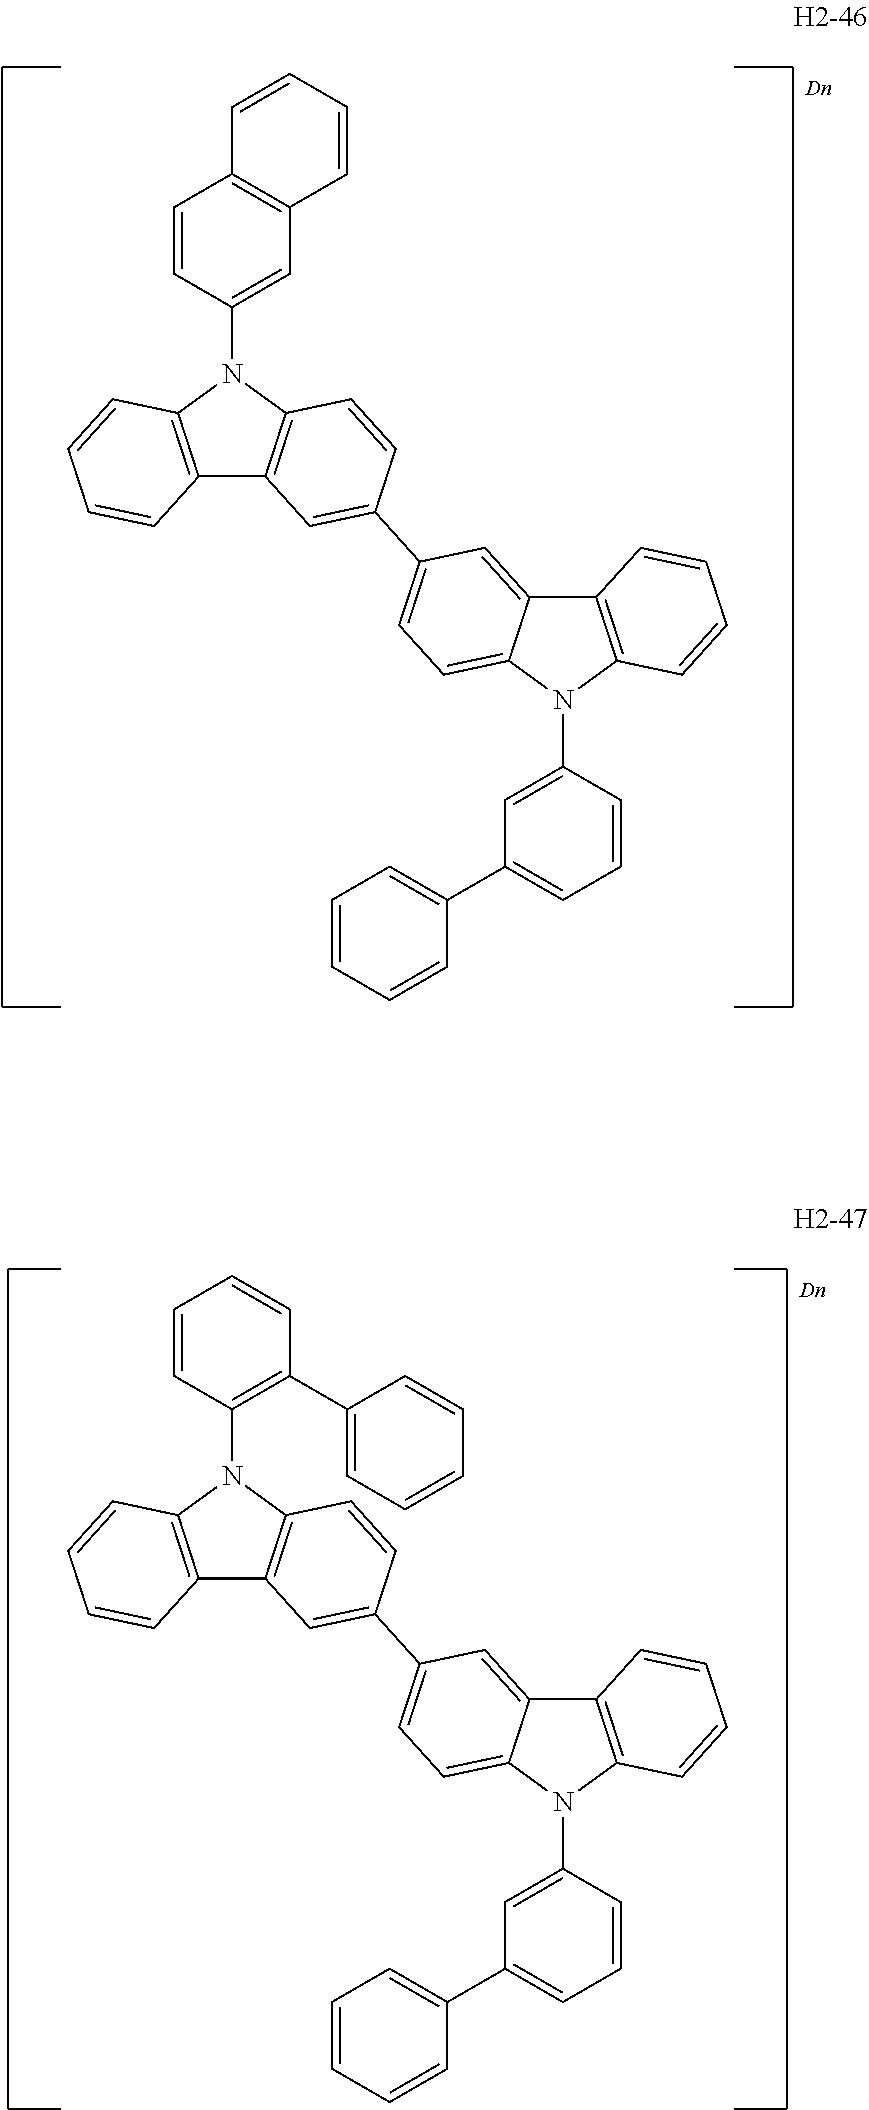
C12=C(N(C3=CC4=C(C=C3)C=CC=C4)C3=C1C=C(C1=CC=C4C(=C1)C1=C(N4C4=CC(C5=CC=CC=C5)=CC=C4)C=CC=C1)C=C3)C=CC=C2.C12=C(N(C3=C(C4=CC=CC=C4)C=CC=C3)C3=C1C=C(C1=CC=C4C(=C1)C1=C(N4C4=CC(C5=CC=CC=C5)=CC=C4)C=CC=C1)C=C3)C=CC=C2
